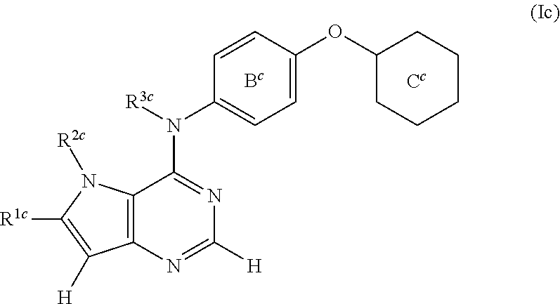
C12=C(N=C([H])N=C1N([R3c])C1=CC=C(OC3CCCCC3)C=C1)C([H])=C([R1c])N2[R2c]
